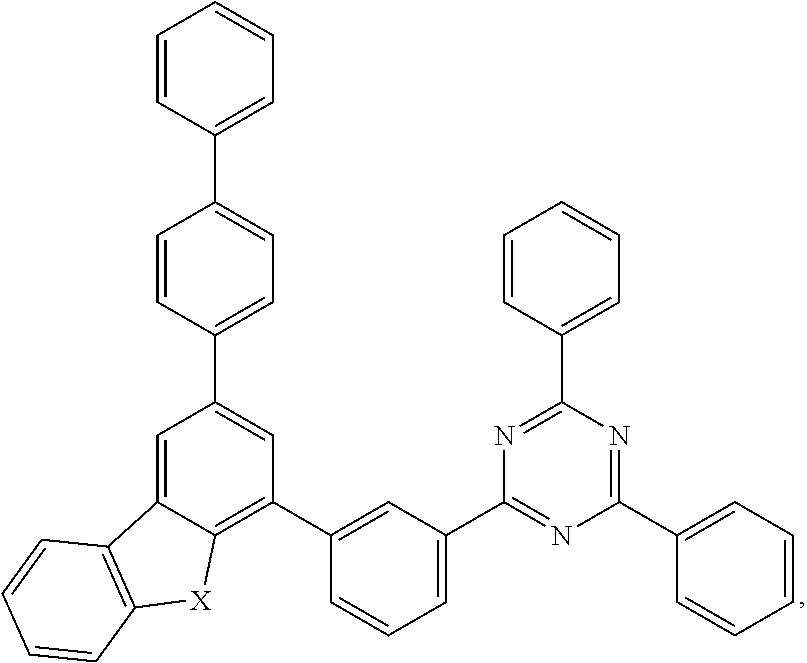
C1=CC(C2=CC(C3=CC(C4=NC(C5=CC=CC=C5)=NC(C5=CC=CC=C5)=N4)=CC=C3)=C3C(=C2)C2=C([X]3)C=CC=C2)=CC=C1C1=CC=CC=C1
